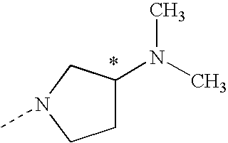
C1C(N(C)C)CN(C)C1
